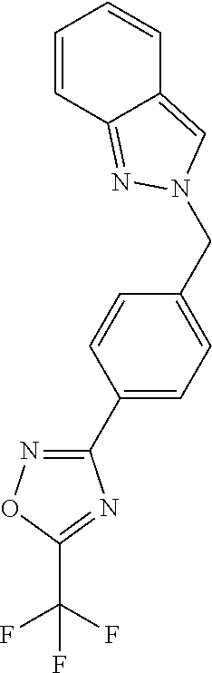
C1=CC2=NN(CC3=CC=C(C4=NOC(C(F)(F)F)=N4)C=C3)C=C2C=C1
